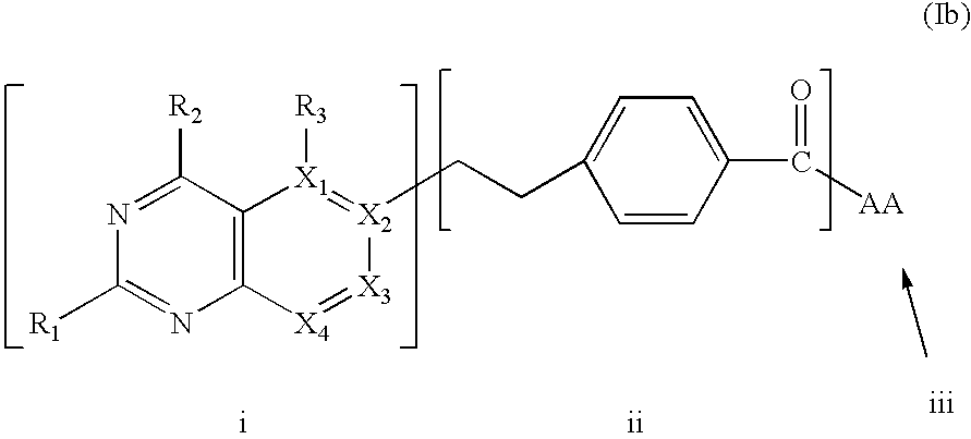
N1=C([R2])C2=C(N=C1[R1])[X4]=[X3][X2](CCC1=CC=C(C(=O)[AA])C=C1)=[X1]2[R3]
